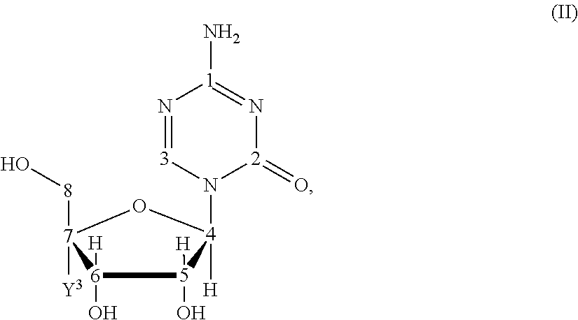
[6]1(O)([H])[5](O)([H])[4]([H])(N2[3]=N[1](N)=N[2]2=O)O[7]1([8]O)[Y3]
